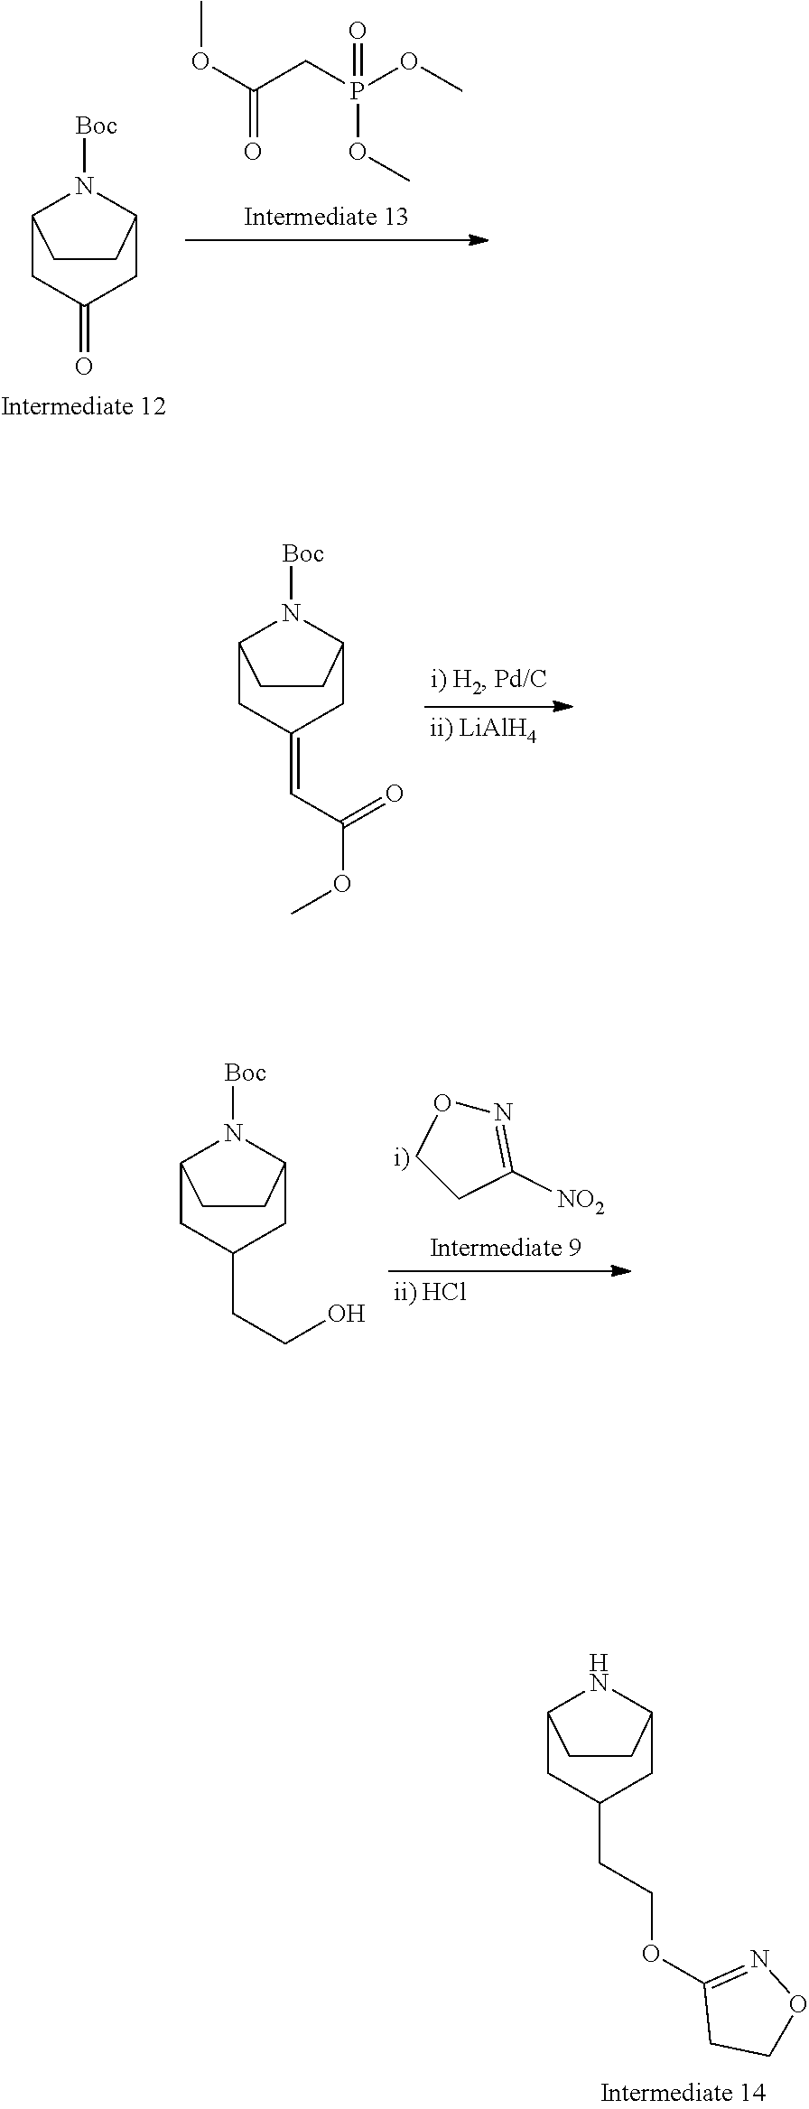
C12CC(=O)CC(N1[Boc])CC2.C(CP(OC)(=O)OC)(OC)=O.C12CC(=CC(OC)=O)CC(N1[Boc])CC2.C12CC(CCOC3=NOCC3)CC(N1)CC2.C1CC([NO2])=NO1.C12CC(CCO)CC(N1[Boc])CC2
